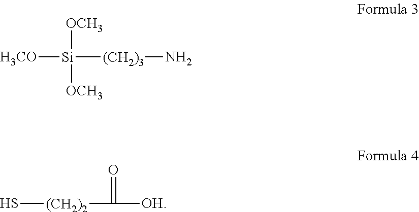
[H3CO][Si]([(CH2)3]N)([OCH3])[OCH3].S[(CH2)2]C([OH])=O
